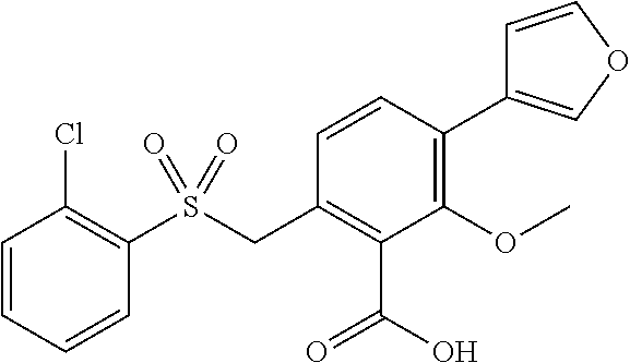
C1=CC=CC(S(CC2=C(C(=O)O)C(OC)=C(C3=COC=C3)C=C2)(=O)=O)=C1Cl
